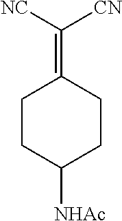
C1CC([NHAc])CCC1=C([NC])[CN]
